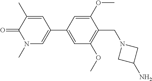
C1=C(C2=CN(C)C(=O)C(C)=C2)C=C(OC)C(CN2CC(N)C2)=C1OC
